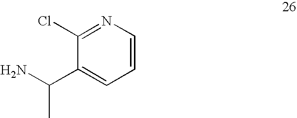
N1=C(Cl)C(C(N)C)=CC=C1
